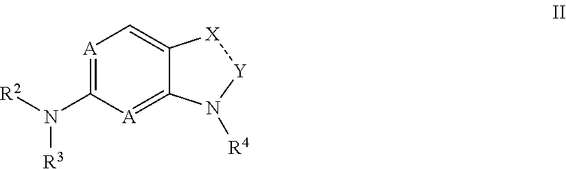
[A]1=C2C(=C[A]=C1N([R2])[R3])[X][Y]N2[R4]
